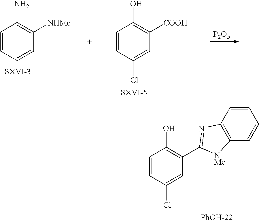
[P2O5].C1=CC=CC([NHMe])=C1N.C1=CC(Cl)=CC([COOH])=C1O.C1=CC(Cl)=CC(C2=NC3=C(C=CC=C3)[NMe]2)=C1O.[PhOH-22]
